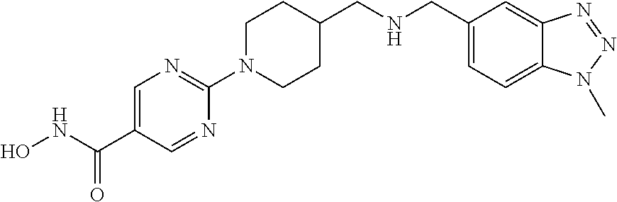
ONC(C1=CN=C(N2CCC(CNCC3=CC=C4C(=C3)N=NN4C)CC2)N=C1)=O
